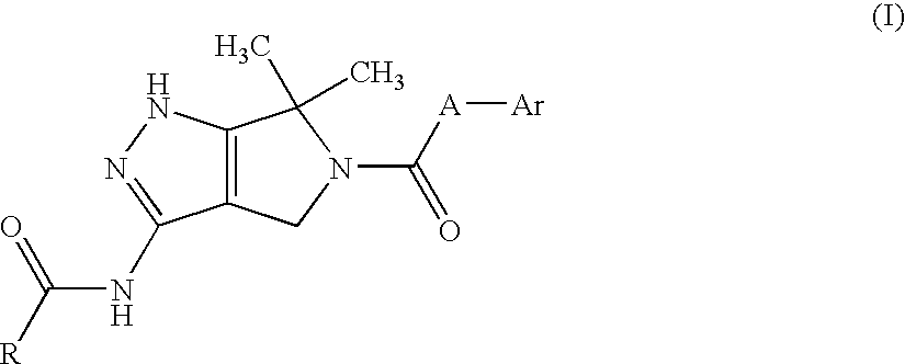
C12=C(NN=C1NC([R])=O)C(C)(C)N(C([A][Ar])=O)C2
